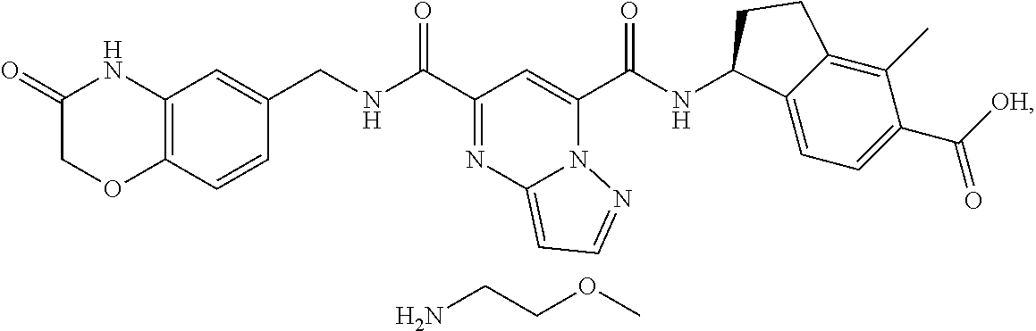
C12=C(C=CC(CNC(C3=NC4=CC=NN4C(C(NC4C5=CC=C(C([OH])=O)C(C)=C5CC4)=O)=C3)=O)=C1)OCC(=O)N2.NCCOC
